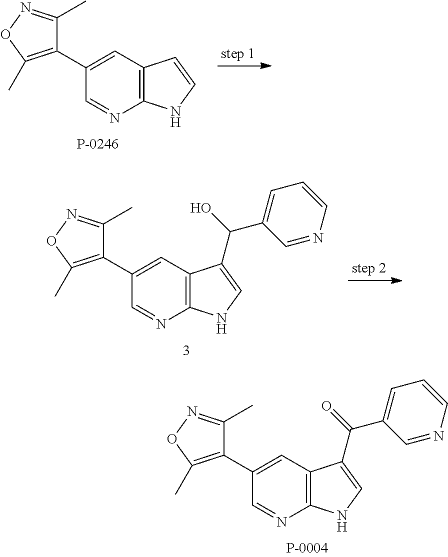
C12=C(C=C(C3=C(C)ON=C3C)C=N1)C=CN2.C12=C(C=C(C3=C(C)ON=C3C)C=N1)C(C(O)C1=CC=CN=C1)=CN2.C12=C(C=C(C3=C(C)ON=C3C)C=N1)C(C(=O)C1=CC=CN=C1)=CN2
